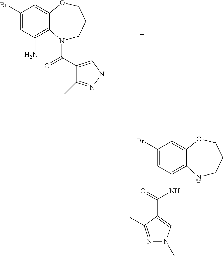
C1(Br)=CC(N)=C2C(=C1)OCCCN2C(=O)C1=CN(C)N=C1C.C1(Br)=CC(NC(=O)C2=CN(C)N=C2C)=C2C(=C1)OCCCN2
